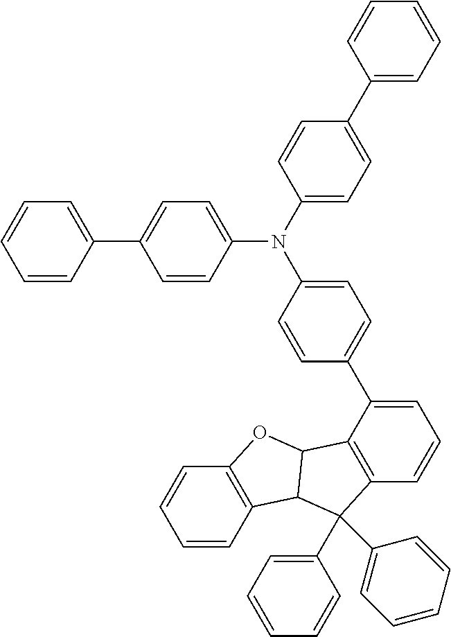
C1=CC2=C(C=C1)OC1C2C(C2=CC=CC=C2)(C2=CC=CC=C2)C2=C1C(C1=CC=C(N(C3=CC=C(C4=CC=CC=C4)C=C3)C3=CC=C(C4=CC=CC=C4)C=C3)C=C1)=CC=C2
